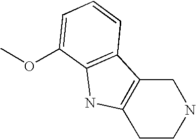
C1C2=C(CCN1)NC1=C2C=CC=C1OC
